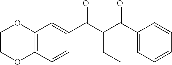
C1(C(C(C(C2=CC3=C(C=C2)OCCO3)=O)CC)=O)=CC=CC=C1
